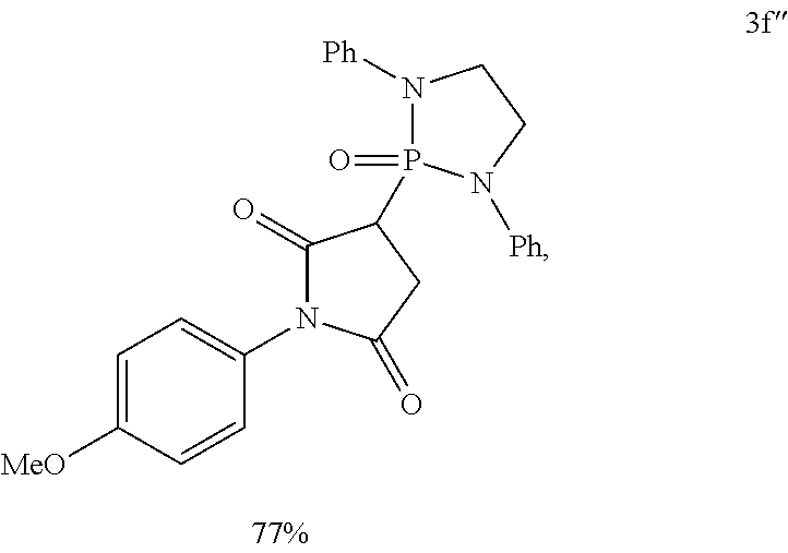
C1=C([MeO])C=CC(N2C(=O)C(P3(=O)N([Ph])CCN3[Ph])CC2=O)=C1
